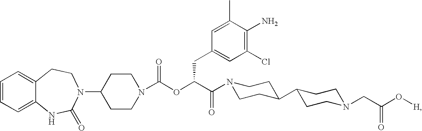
C1=CC=C2C(=C1)CCN(C1CCN(C(OC(C(=O)N3CCC(C4CCN(CC(O[H])=O)CC4)CC3)CC3=CC(Cl)=C(N)C(C)=C3)=O)CC1)C(=O)N2
